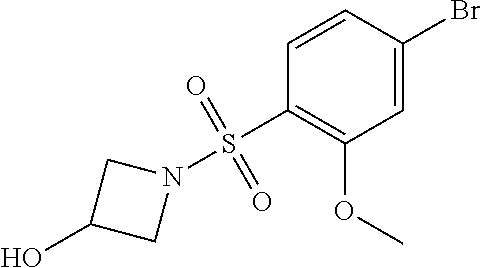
C1=CC(Br)=CC(OC)=C1S(N1CC(O)C1)(=O)=O
